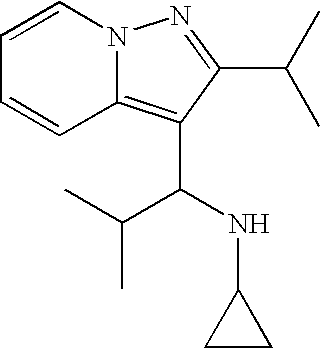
C1=CN2C(=C(C(NC3CC3)C(C)C)C(C(C)C)=N2)C=C1
